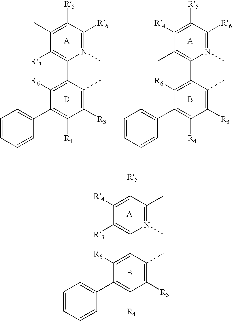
C1(C2=C([R6])C(C3=CC=CC=C3)=C([R4])C([R3])=C2C)=C([R3])C([R4])=C([R5])C(C)=N1C.B.C1(C2=C([R6])C(C3=CC=CC=C3)=C([R4])C([R3])=C2C)=C([R3])C(C)=C([R5])C([R6])=N1C.B.C1(C2=C([R6])C(C3=CC=CC=C3)=C([R4])C([R3])=C2C)=C(C)C([R4])=C([R5])C([R6])=N1C.B
